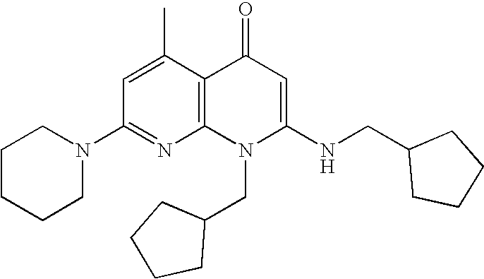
C1(N2CCCCC2)=NC2=C(C(C)=C1)C(=O)C=C(NCC1CCCC1)N2CC1CCCC1
